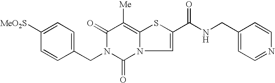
C1=C([MeO2S])C=CC(CN2C(=O)N3C(=C([Me])C2=O)SC(C(NCC2=CC=NC=C2)=O)=C3)=C1
